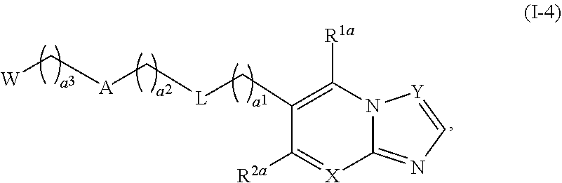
[W]C[A]C[L]CC1=C([R1a])N2C(=NC=[Y]2)[X]=C1[R2a]
